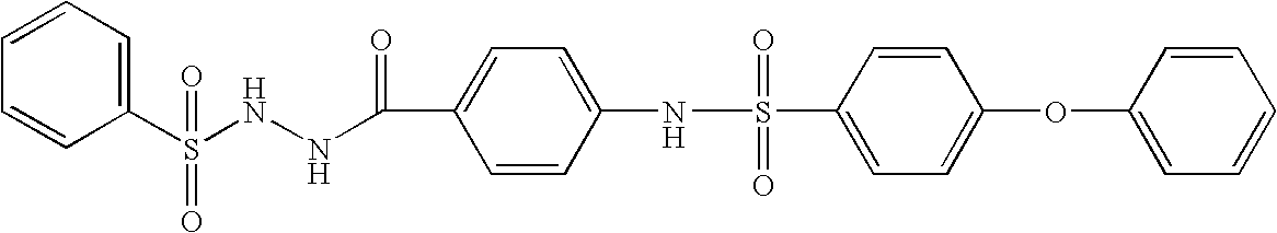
C1=CC(S(NNC(=O)C2=CC=C(NS(C3=CC=C(OC4=CC=CC=C4)C=C3)(=O)=O)C=C2)(=O)=O)=CC=C1
